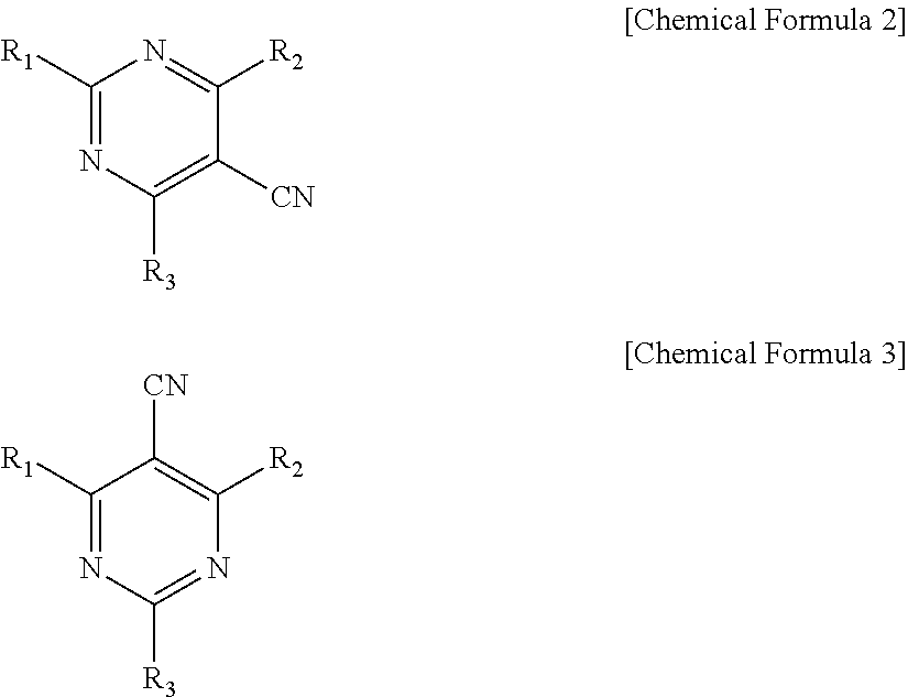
C1([R1])=NC([R3])=C([CN])C([R2])=N1.C1([R1])=NC([R3])=NC([R2])=C1[CN]
